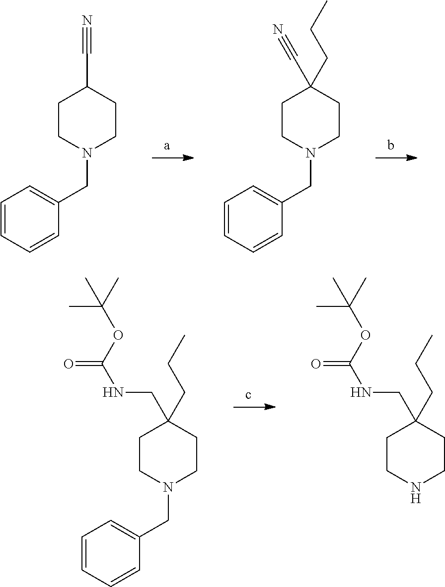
C1=CC=CC(CN2CCC(C#N)CC2)=C1.C1=CC=CC(CN2CCC(C#N)(CCC)CC2)=C1.C1=CC=CC(CN2CCC(CNC(=O)OC(C)(C)C)(CCC)CC2)=C1.N1CCC(CNC(=O)OC(C)(C)C)(CCC)CC1
